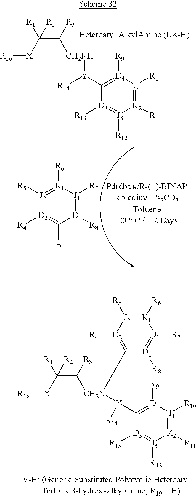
[R1]C([R2])([X][R16])C([R3])[CH2NH][Y]([R14])C1=[D4]([R9])[J4]([R10])=[K2]([R11])[J3]([R12])=[D3]1[R13].[J2]1([R5])=[K1]([R6])[J1]([R7])=[D1]([R8])C(Br)=[D2]1[R4].[R1]C([R2])([X][R16])C([R3])[CH2N]([Y](C1=[D4]([R9])[J4]([R10])=[K2]([R11])[J3]([R12])=[D3]1[R13])[R14])C1=[D2]([R4])[J2]([R5])=[K1]([R6])[J1]([R7])=[D1]1[R8]
